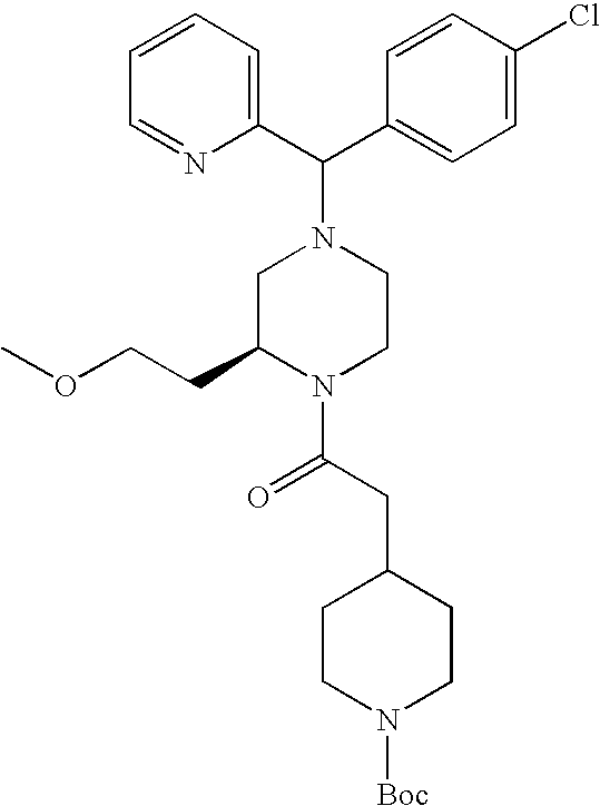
C1(C(C2=CC=C(Cl)C=C2)N2CC(CCOC)N(C(CC3CCN([Boc])CC3)=O)CC2)=CC=CC=N1
